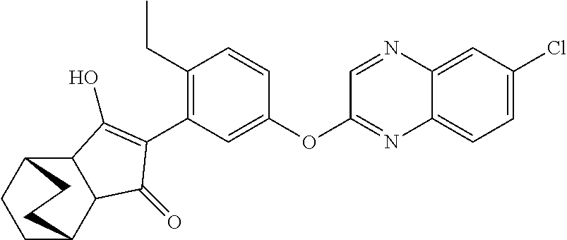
C1(CC)=C(C2=C(O)C3C4CCC(C3C2=O)CC4)C=C(OC2=NC3=CC=C(Cl)C=C3N=C2)C=C1
